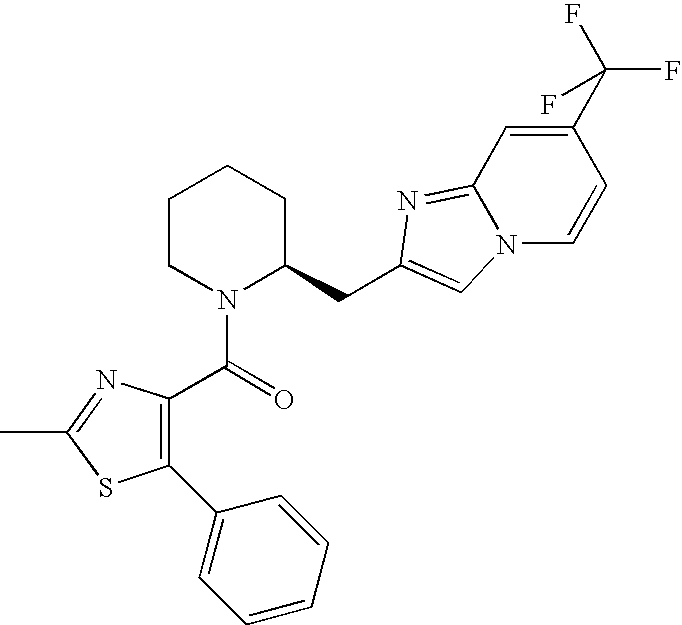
C1CN(C(=O)C2=C(C3=CC=CC=C3)SC(C)=N2)C(CC2=CN3C(=N2)C=C(C(F)(F)F)C=C3)CC1
